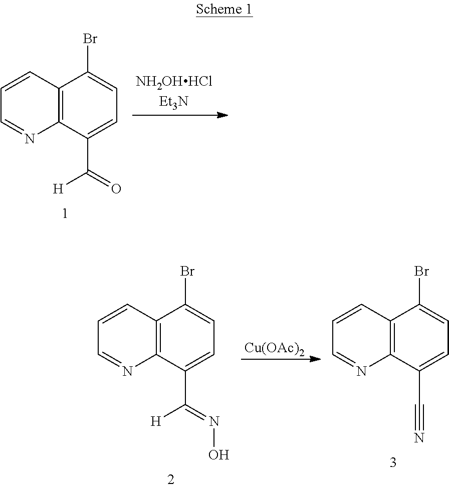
C12=C(C(C([H])=O)=CC=C1Br)N=CC=C2.[Cu(OAc)2].C12=C(C(C([H])=NO)=CC=C1Br)N=CC=C2.C12=C(C(C#N)=CC=C1Br)N=CC=C2
